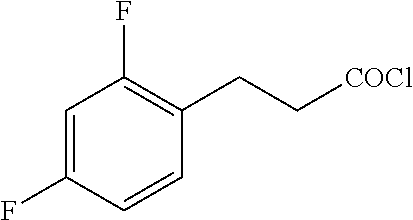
C1=C(F)C=CC(CC[COCl])=C1F
